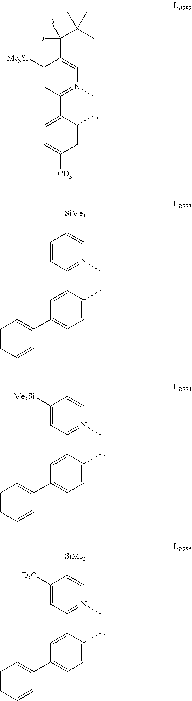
C1([Me3Si])=CC(C2=CC=C([CD3])C=C2C)=N(C)C=C1C([D])([D])C(C)(C)C.C1=CC(C2=CC(C3=CC=CC=C3)=CC=C2C)=N(C)C=C1[SiMe3].C1([Me3Si])=CC(C2=CC(C3=CC=CC=C3)=CC=C2C)=N(C)C=C1.C1([D3C])=CC(C2=CC(C3=CC=CC=C3)=CC=C2C)=N(C)C=C1[SiMe3]
